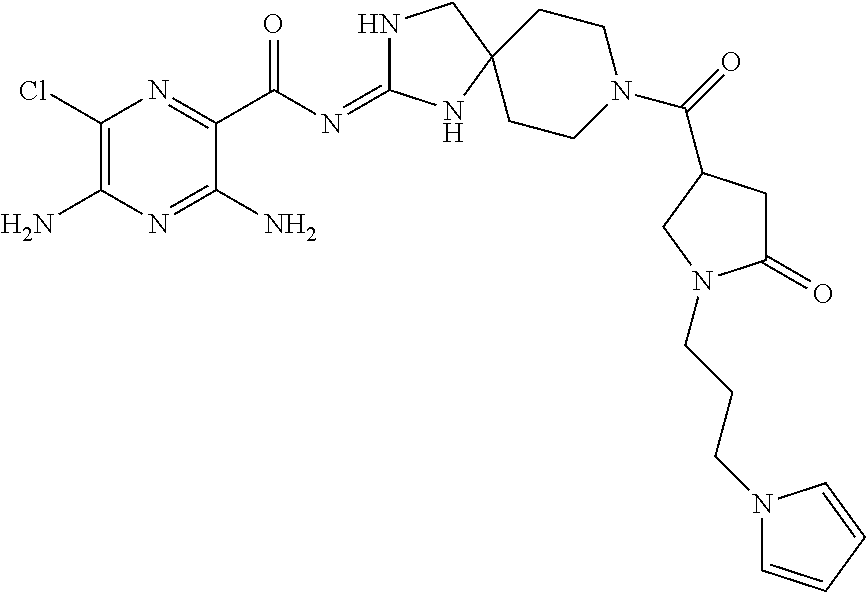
C1(Cl)=C(N)N=C(N)C(C(N=C2NCC3(N2)CCN(C(=O)C2CC(=O)N(CCCN4C=CC=C4)C2)CC3)=O)=N1
